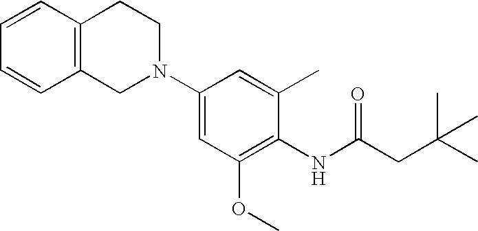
C1(N2CCC3=C(C2)C=CC=C3)=CC(OC)=C(NC(CC(C)(C)C)=O)C(C)=C1
